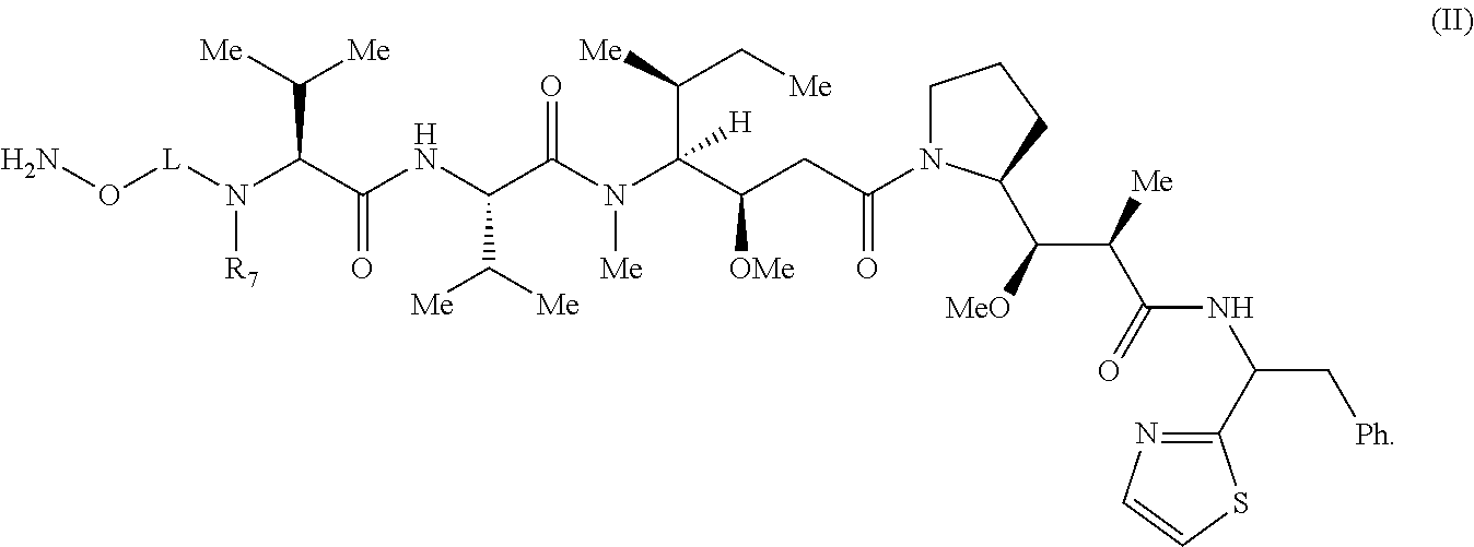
NO[L]N(C(C(NC(C(N(C(C(CC(N1CCCC1C(C(C(NC(C[Ph])C1=NC=CS1)=O)[Me])[MeO])=O)[OMe])(C([Me])C[Me])[H])[Me])=O)C([Me])[Me])=O)C([Me])[Me])[R7]
